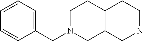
C1(CN2CC3C(CC2)CCNC3)=CC=CC=C1
